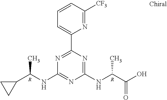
N1=C(C2=CC=CC([CF3])=N2)N=C(NC(C(O)=O)C)N=C1NC(C1CC1)C.[R].[R]
